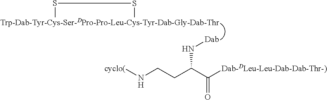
[Trp-Dab-Tyr-Cys-Ser-DPro-Pro-Leu-Cys-Tyr-Dab-Gly-Dab-Thr]1SS1.[Dab]NC(CCN[cyclo(])C([Dab-DLeu-Leu-Dab-Dab-Thr-)])=O
